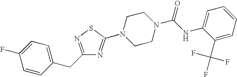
C1=CC(CC2=NSC(N3CCN(C(NC4=CC=CC=C4C(F)(F)F)=O)CC3)=N2)=CC=C1F
